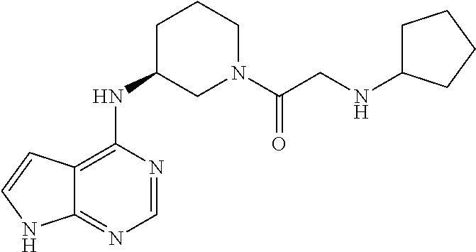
N(C1CN(C(CNC2CCCC2)=O)CCC1)C1=C2C(=NC=N1)NC=C2
